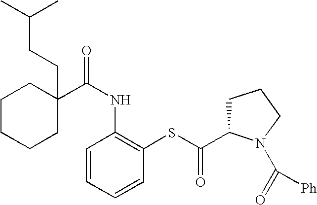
C1CCCC(CCC(C)C)(C(NC2=C(SC(=O)C3CCCN3C(=O)[Ph])C=CC=C2)=O)C1
